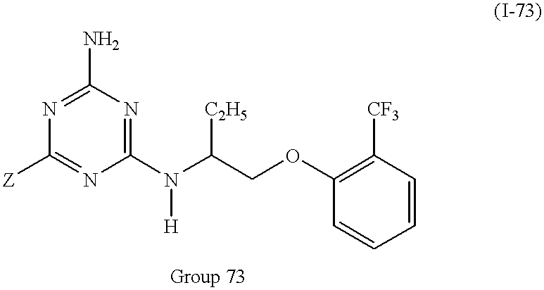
C1(N)=NC([Z])=NC(N(C(COC2=C([CF3])C=CC=C2)[C2H5])[H])=N1
